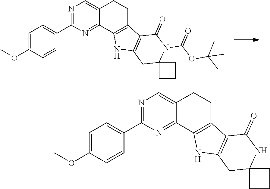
N1=C(C2=CC=C(OC)C=C2)N=C2C(=C1)CCC1=C2NC2=C1C(=O)N(C(OC(C)(C)C)=O)C1(C2)CCC1.N1=C(C2=CC=C(OC)C=C2)N=C2C(=C1)CCC1=C2NC2=C1C(=O)NC1(C2)CCC1
